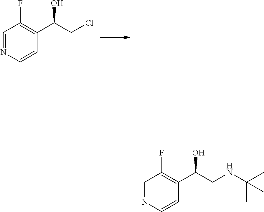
C1=NC=CC(C(CCl)O)=C1F.C1=NC=CC(C(CNC(C)(C)C)O)=C1F
